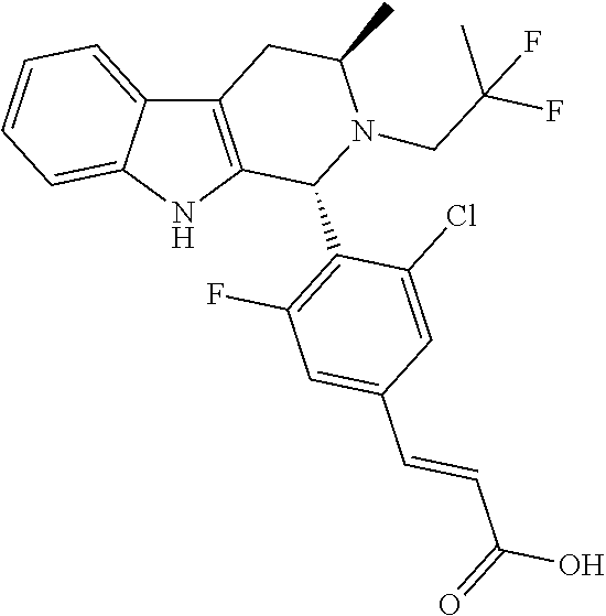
C12=C(NC3=CC=CC=C13)C(C1=C(F)C=C(C=CC(O)=O)C=C1Cl)N(CC(F)(C)F)C(C)C2
